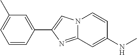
C1(C2=CN3C(=N2)C=C(NC)C=C3)=CC(C)=CC=C1
